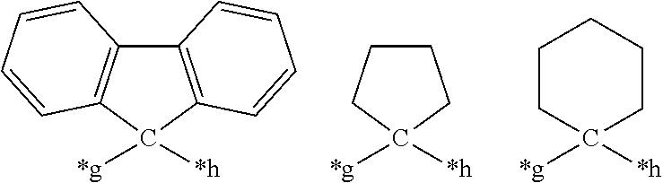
C12=C(C([*g])([*h])C3=C1C=CC=C3)C=CC=C2.C1CCC([*g])([*h])C1.C1([*g])([*h])CCCCC1
